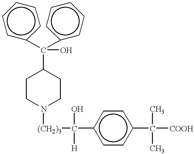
C1CN([(CH2)3]C(c2ccc(C(C)([COOH])C)cc2)(O)[H])CCC1C(c1ccccc1)(c1ccccc1)O
